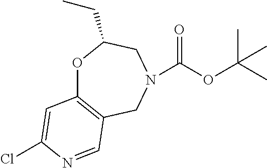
O1C2=C(CN(C(OC(C)(C)C)=O)CC1CC)C=NC(Cl)=C2
